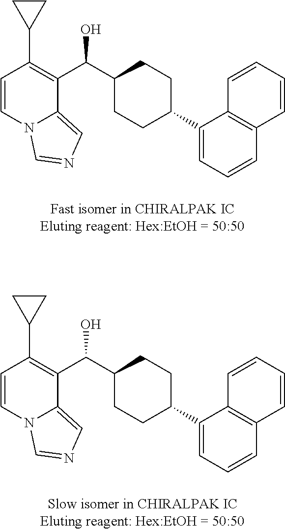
C1=CN2C(=CN=C2)C(C(C2CCC(C3=CC=CC4=C3C=CC=C4)CC2)O)=C1C1CC1.C1=CN2C(=CN=C2)C(C(C2CCC(C3=CC=CC4=C3C=CC=C4)CC2)O)=C1C1CC1
